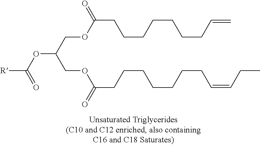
[R]C(=O)OC(COC(CCCCCCCC=CCC)=O)COC(CCCCCCCC=C)=O
